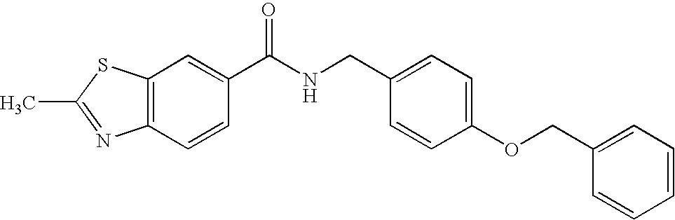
C12=C(C=C(C(NCC3=CC=C(OCC4=CC=CC=C4)C=C3)=O)C=C1)SC(C)=N2
